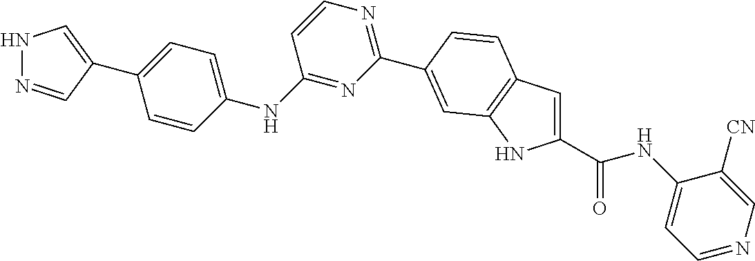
C1(C(NC2=CC=NC=C2[CN])=O)=CC2=C(N1)C=C(C1=NC=CC(NC3=CC=C(C4=CNN=C4)C=C3)=N1)C=C2
